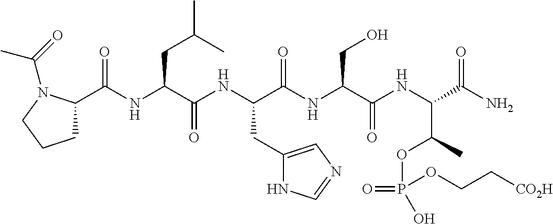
C1C(C(NC(C(NC(C(NC(C(NC(C(N)=O)C(C)OP(=O)(O)OCC[CO2H])=O)CO)=O)CC2=CN=CN2)=O)CC(C)C)=O)N(C(=O)C)CC1
